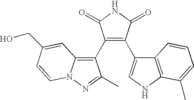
C1(C2=C3N(N=C2C)C=CC(CO)=C3)=C(C2=CNC3=C2C=CC=C3C)C(=O)NC1=O
